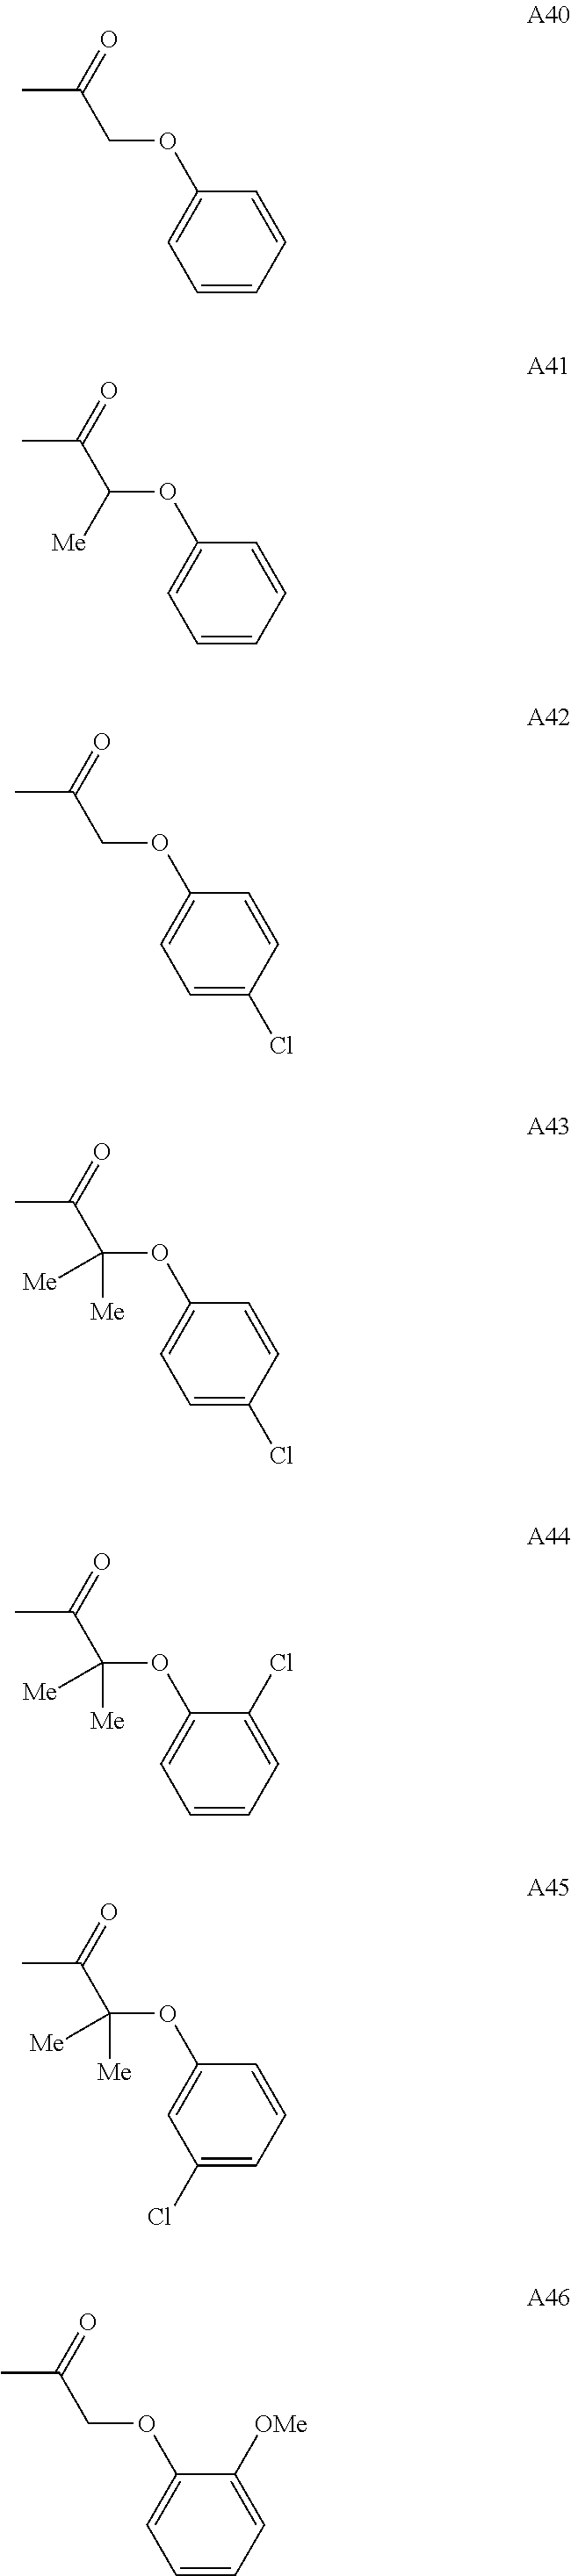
CC(C(OC1=CC=CC=C1)[Me])=O.CC(COC1=CC=C(Cl)C=C1)=O.CC(C(OC1=CC=C(Cl)C=C1)([Me])[Me])=O.CC(C(OC1=CC=CC=C1Cl)([Me])[Me])=O.CC(C(OC1=CC(Cl)=CC=C1)([Me])[Me])=O.CC(COC1=CC=CC=C1[OMe])=O.CC(COC1=CC=CC=C1)=O
